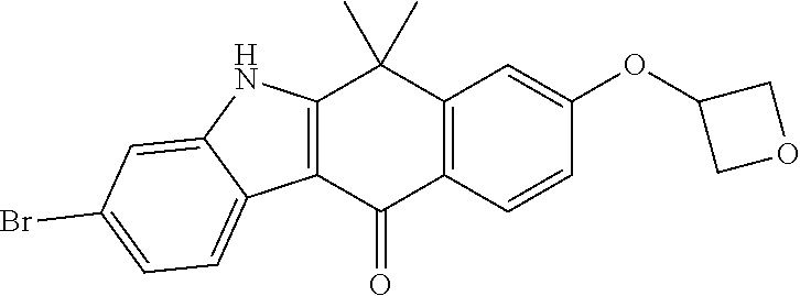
C12=C(C(=O)C3=C(C1(C)C)C=C(OC1COC1)C=C3)C1=CC=C(Br)C=C1N2
